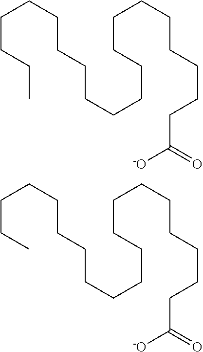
CCCCCCCCCCCCCCCCCCCCC([-O])=O.CCCCCCCCCCCCCCCCCCCC([-O])=O
